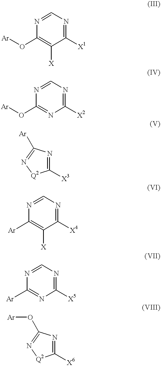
C1=NC(O[Ar])=C([X])C([X1])=N1.C1=NC(O[Ar])=NC([X2])=N1.C1([X3])=NC([Ar])=N[Q2]1.C1=NC([Ar])=C([X])C([X4])=N1.C1=NC([Ar])=NC([X5])=N1.C1([X6])=NC(O[Ar])=N[Q2]1
